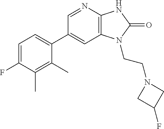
C1(C2=CC=C(F)C(C)=C2C)=CC2=C(N=C1)NC(=O)N2CCN1CC(F)C1
